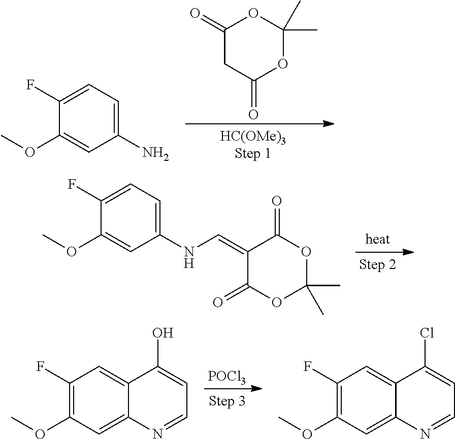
C1(=O)CC(=O)OC(C)(C)O1.C1(F)=CC=C(N)C=C1OC.C1(F)=CC=C(NC=C2C(=O)OC(C)(C)OC2=O)C=C1OC.[POCl3].C1(F)=C(OC)C=C2C(=C1)C(O)=CC=N2.C1(F)=C(OC)C=C2C(=C1)C(Cl)=CC=N2
